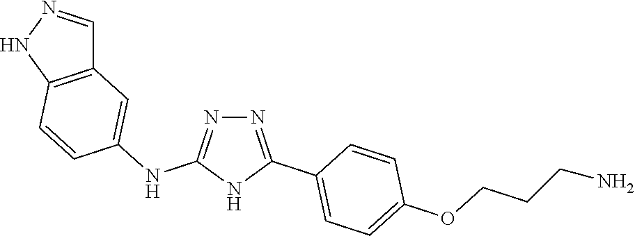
N1=C(NC2=CC3=C(C=C2)NN=C3)NC(C2=CC=C(OCCCN)C=C2)=N1
